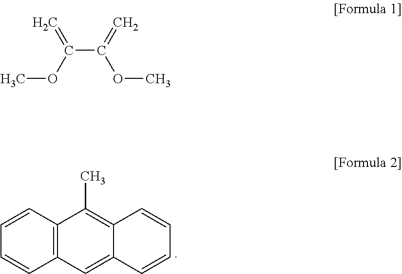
C1=CC2=C(C=C1)C=C1C(=C2C)C=CC=C1.COC(=C)C(OC)=C
